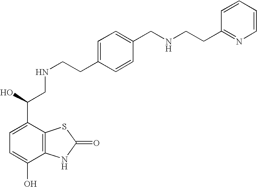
C12=C(C(C(O)CNCCC3=CC=C(CNCCC4=NC=CC=C4)C=C3)=CC=C1O)SC(=O)N2
